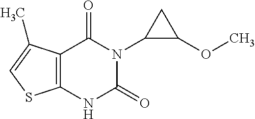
C12=C(NC(=O)N(C3C(OC)C3)C1=O)SC=C2C
